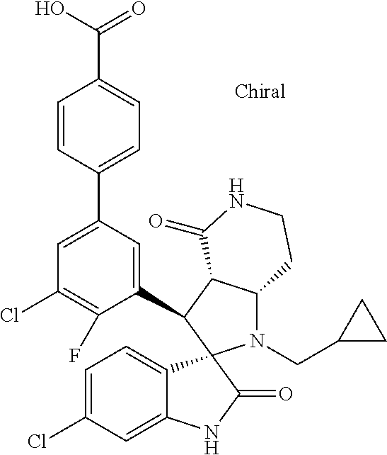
C1(C2C3C(N(CC4CC4)C24C2=CC=C(Cl)C=C2NC4=O)CCNC3=O)=CC(C2=CC=C(C(O)=O)C=C2)=CC(Cl)=C1F
